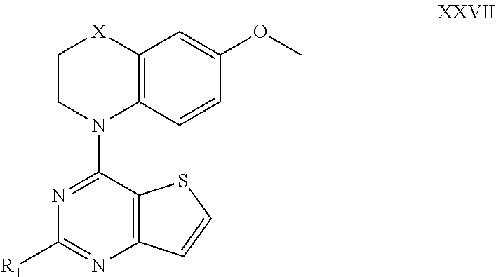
C1=C(OC)C=CC2=C1[X]CCN2C1=NC([R1])=NC2=C1SC=C2
